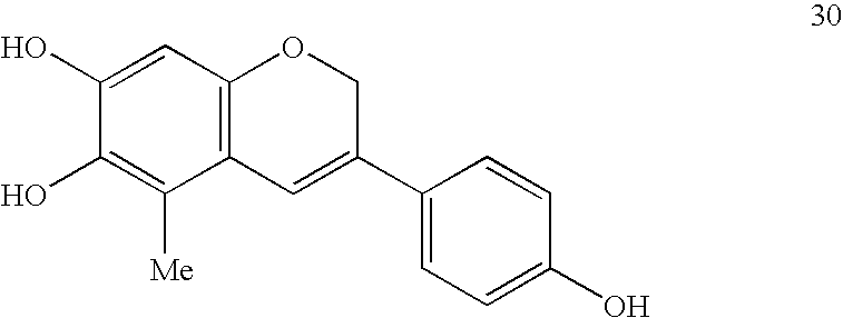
C12=C(C=C(O)C(O)=C1[Me])OCC(C1=CC=C(O)C=C1)=C2
